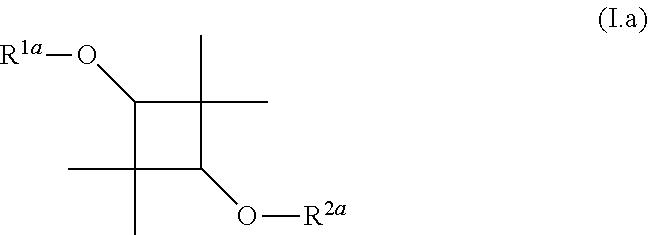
C1(C)(C)C(O[R1a])C(C)(C)C1O[R2a]
